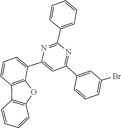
C1=CC=C(C2=NC(C3=CC=CC4=C3OC3=C4C=CC=C3)=CC(C3=CC(Br)=CC=C3)=N2)C=C1
